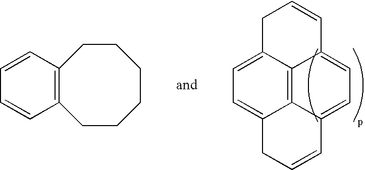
C12=C3C4=CC=C1CC=CC2=CC=C3C=CC4.C12=C(C=CC=C1)CCCCCC2
